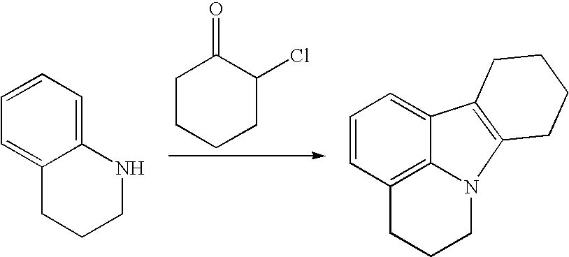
C1CCCC(Cl)C1=O.C1=CC=C2C(=C1)CCCN2.C1=CC2=C3C(=C1)C1=C(CCCC1)N3CCC2
